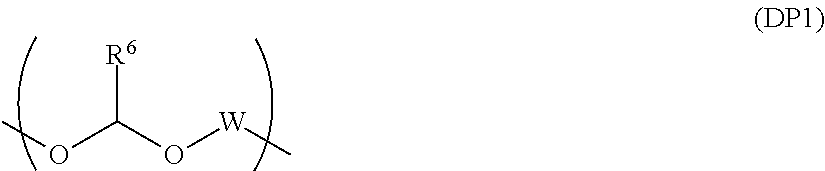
COC([R6])O[W]C
